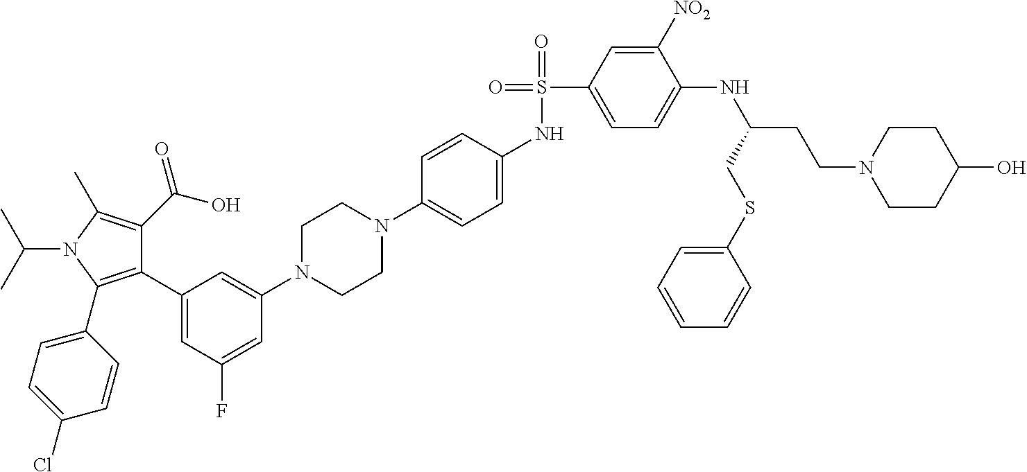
C1(C2=CC(F)=CC(N3CCN(C4=CC=C(NS(=O)(C5=CC=C(NC(CCN6CCC(O)CC6)CSC6=CC=CC=C6)C([NO2])=C5)=O)C=C4)CC3)=C2)=C(C2=CC=C(Cl)C=C2)N(C(C)C)C(C)=C1C(O)=O
